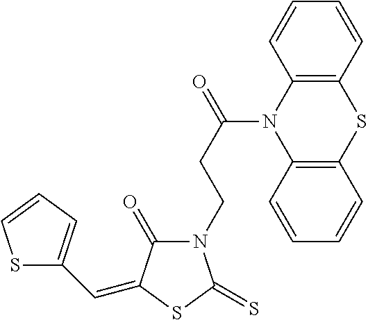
S1C(C=C2C(=O)N(CCC(=O)N3C4=C(SC5=C3C=CC=C5)C=CC=C4)C(=S)S2)=CC=C1
